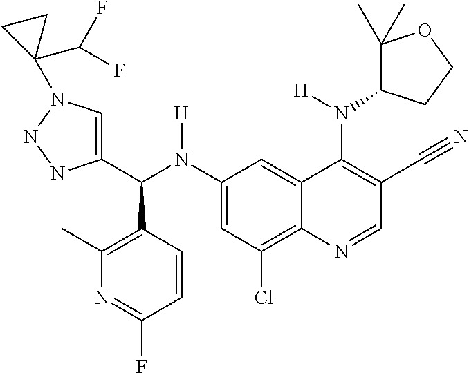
C1(N(C(C2=CN(C3(C(F)F)CC3)NN2)C2=C(C)N=C(F)C=C2)[H])=CC(Cl)=C2C(=C1)C(N([H])C1C(C)(C)OCC1)=C(C#N)C=N2
